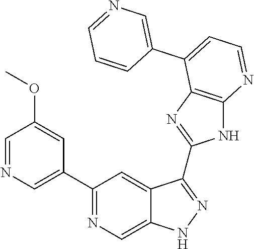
C1(C2=NC=C3C(=C2)C(C2=NC4=C(N2)N=CC=C4C2=CN=CC=C2)=NN3)=CN=CC(OC)=C1
